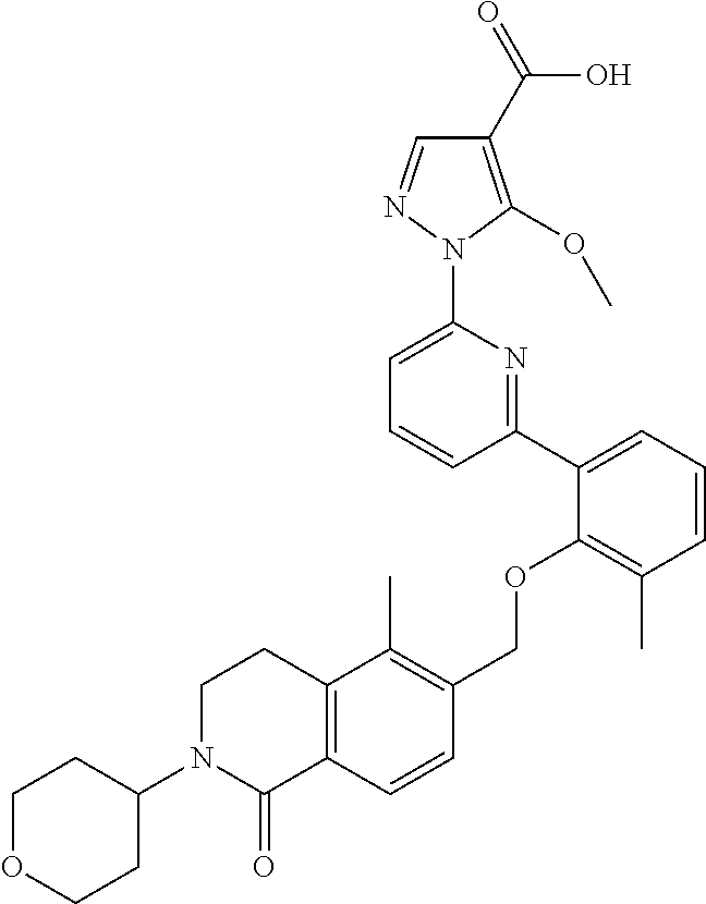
C1(C2=CC=CC(C)=C2OCC2=C(C)C3=C(C=C2)C(=O)N(C2CCOCC2)CC3)=NC(N2N=CC(C(=O)O)=C2OC)=CC=C1
